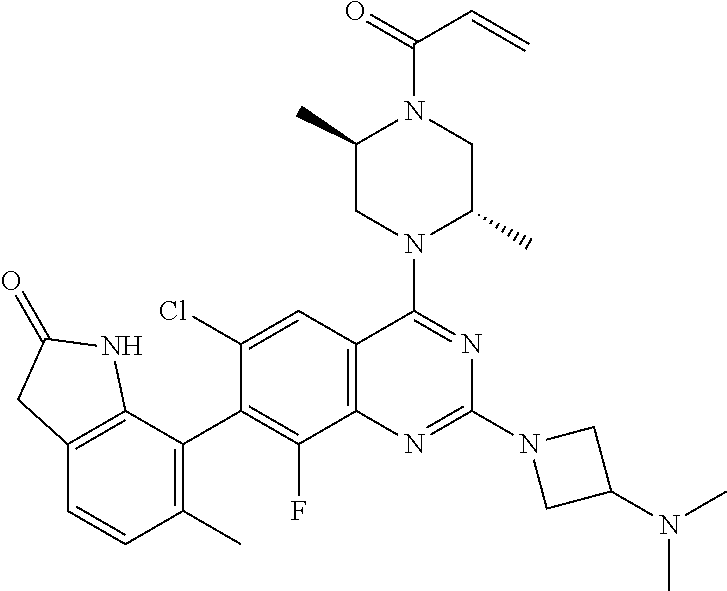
C12=C(C(C3=C(F)C4=C(C=C3Cl)C(N3C(C)CN(C(C=C)=O)C(C)C3)=NC(N3CC(N(C)C)C3)=N4)=C(C)C=C1)NC(=O)C2
